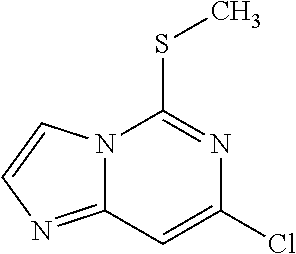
C12=NC=CN1C(SC)=NC(Cl)=C2
